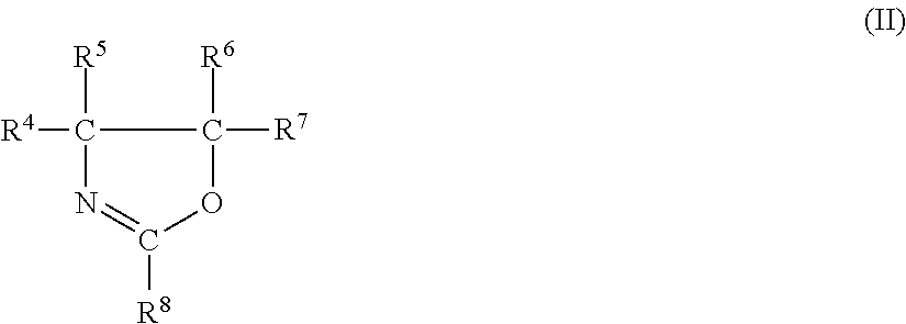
[R4]C1([R5])N=C([R8])OC1([R7])[R6]
